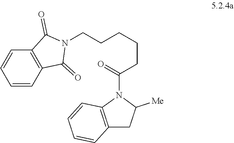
C1=CC2=C(C=C1)C(=O)N(CCCCCC(N1C3=C(CC1[Me])C=CC=C3)=O)C2=O
